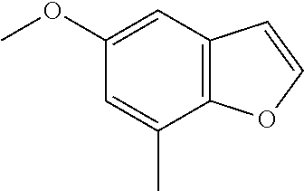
C1(OC)=CC2=C(C(C)=C1)OC=C2
